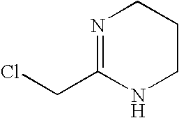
N1=C(CCl)NCCC1
